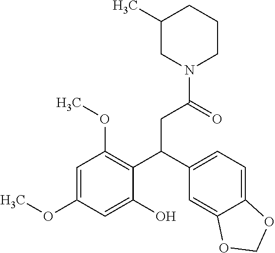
C1(C)CN(C(=O)CC(C2=C(OC)C=C(OC)C=C2O)C2=CC=C3C(=C2)OCO3)CCC1
